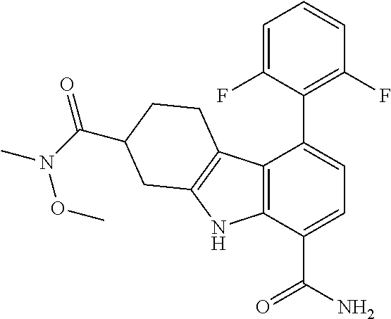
C12=C(C(C(N)=O)=CC=C1C1=C(F)C=CC=C1F)NC1=C2CCC(C(N(C)OC)=O)C1
